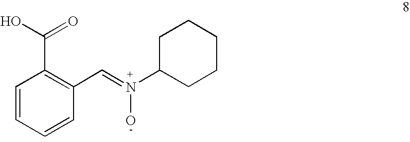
C1=CC=CC(C=N(C2CCCCC2)O)=C1C(=O)O
